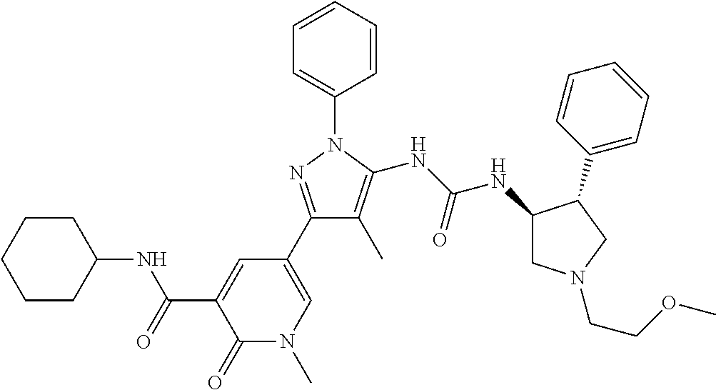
C1(C2=CN(C)C(=O)C(C(=O)NC3CCCCC3)=C2)=NN(C2=CC=CC=C2)C(NC(NC2CN(CCOC)CC2C2=CC=CC=C2)=O)=C1C
